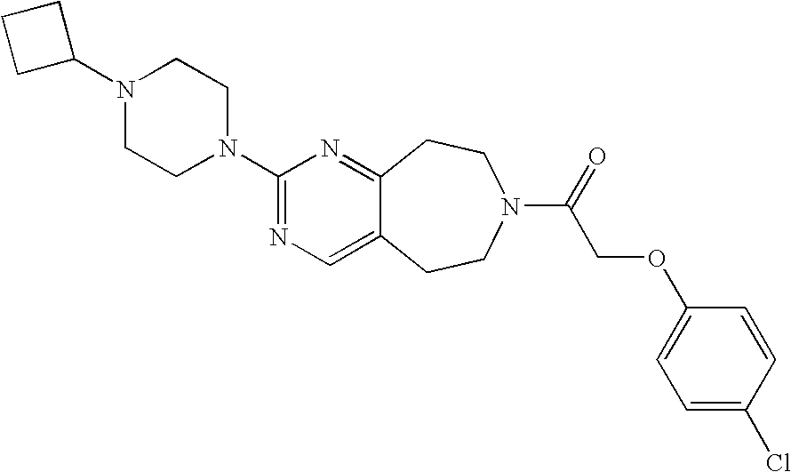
N1(C2CCC2)CCN(C2=NC=C3C(=N2)CCN(C(=O)COC2=CC=C(Cl)C=C2)CC3)CC1
